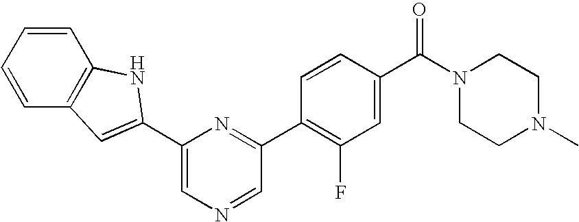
C1=C(C2=CC3=C(C=CC=C3)N2)N=C(C2=C(F)C=C(C(N3CCN(C)CC3)=O)C=C2)C=N1
